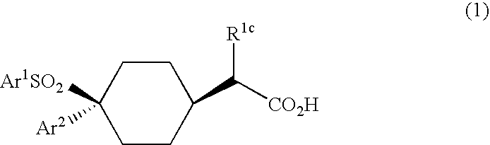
C1CC(C([CO2H])[R1c])CCC1([Ar1SO2])[Ar2]
